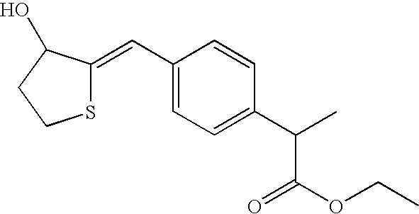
S1C(=CC2=CC=C(C(C)C(OCC)=O)C=C2)C(O)CC1
